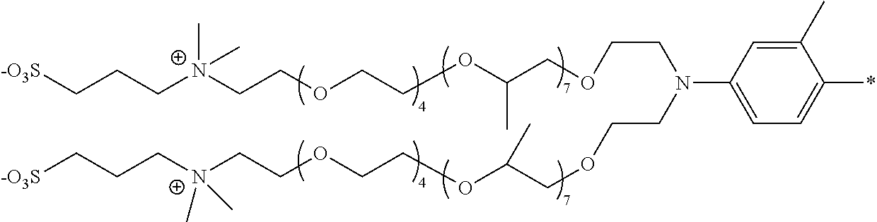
C1(C)=CC(N(CCOCC(OCCOCC[N+](CCC[-O3S])(C)C)C)CCOCC(OCCOCC[N+](CCC[-O3S])(C)C)C)=CC=C1*
